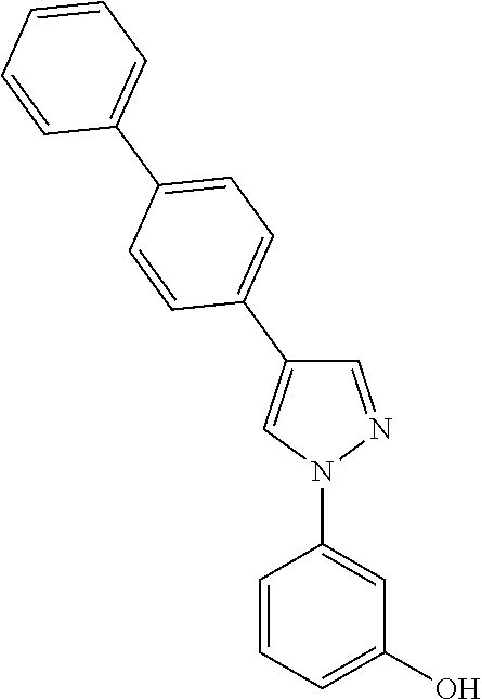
C1=CC=C(O)C=C1N1N=CC(C2=CC=C(C3=CC=CC=C3)C=C2)=C1
